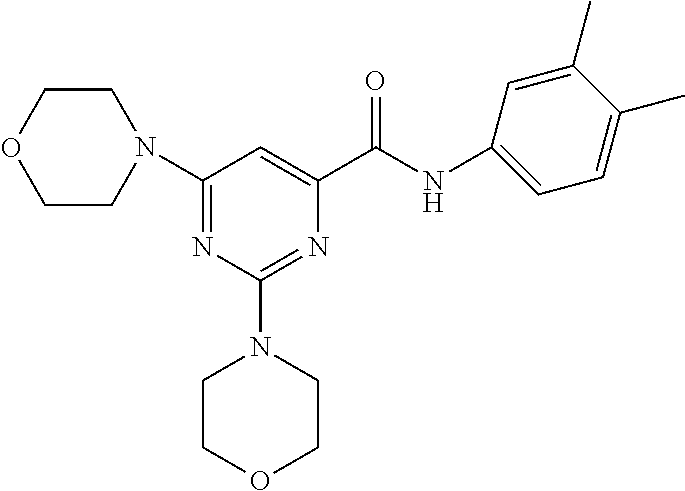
N(C(C1=CC(N2CCOCC2)=NC(N2CCOCC2)=N1)=O)C1=CC=C(C)C(C)=C1
